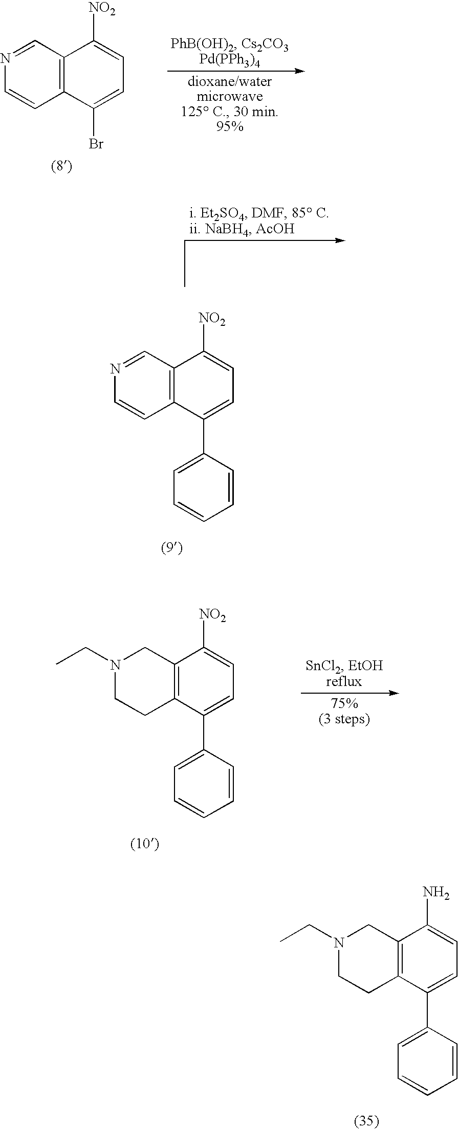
N1=CC2=C(C=C1)C(Br)=CC=C2[NO2].N1=CC2=C(C=C1)C(C1=CC=CC=C1)=CC=C2[NO2].N1(CC)CCC2=C(C1)C([NO2])=CC=C2C1=CC=CC=C1.N1(CC)CCC2=C(C1)C(N)=CC=C2C1=CC=CC=C1
